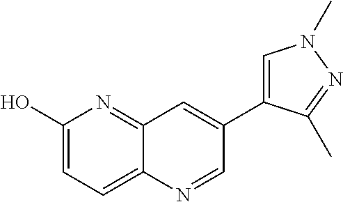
C1(O)=CC=C2C(=N1)C=C(C1=CN(C)N=C1C)C=N2
